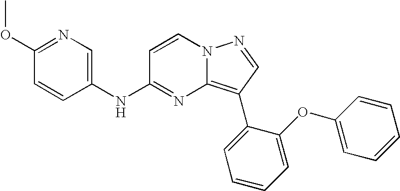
C1(OC)=NC=C(NC2=NC3=C(C4=CC=CC=C4OC4=CC=CC=C4)C=NN3C=C2)C=C1
